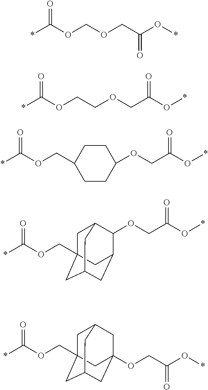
*C(OCOCC(O*)=O)=O.*C(OCCOCC(O*)=O)=O.C1CC(OCC(O*)=O)CCC1COC(*)=O.C1C2(COC(*)=O)CC3CC(C(OCC(O*)=O)C1C3)C2.C1C2(COC(*)=O)CC3CC(OCC(O*)=O)(CC1C3)C2
